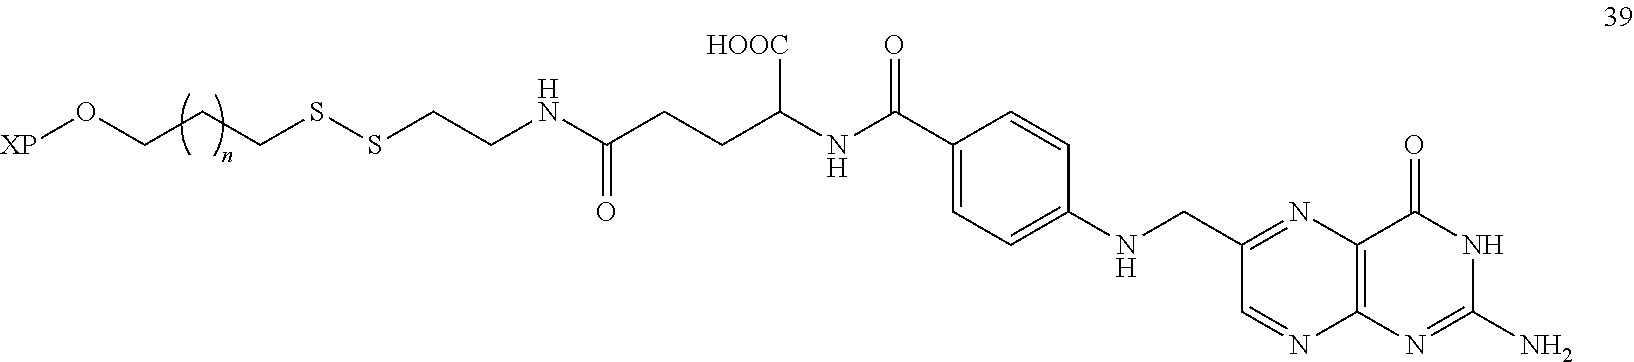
C1=NC2=C(N=C1CNC1=CC=C(C(NC(CCC(NCCSSCCCO[XP])=O)[HOOC])=O)C=C1)C(=O)NC(N)=N2
